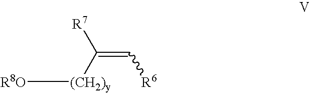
[R7]C([(CH2)y][R8O])=C[R6]
